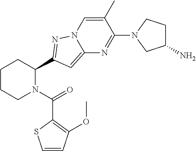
C1CCN(C(=O)C2=C(OC)C=CS2)C(C2=NN3C(=C2)N=C(N2CC(N)CC2)C(C)=C3)C1
